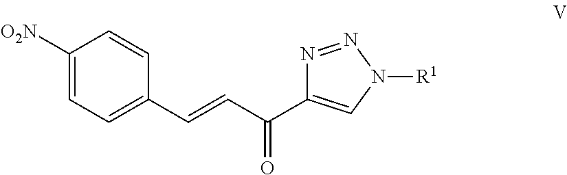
N1=NN([R1])C=C1C(C=CC1=CC=C([O2N])C=C1)=O
